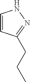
C1=CC(CCC)=NN1
